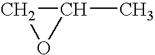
C1OC1C
